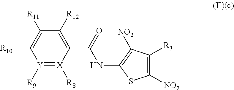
[Y]1([R9])=[X]([R8])C(C(=O)NC2=C([NO2])C([R3])=C([NO2])S2)=C([R12])C([R11])=C1[R10]
